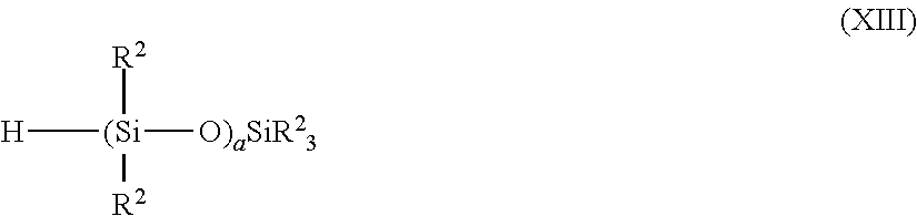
[H][(Si]([R2])([R2])[O)aSiR23]
